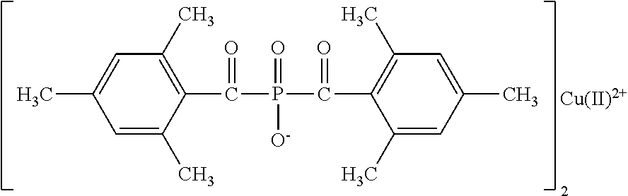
C1(C)=CC(C)=C(C(P(C(C2=C(C)C=C(C)C=C2C)=O)(=O)[O-])=O)C(C)=C1.[Cu]
